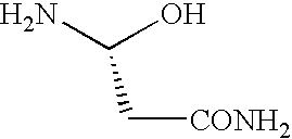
NC(O)C[CONH2]
